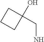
C(N)C1(O)CCC1
